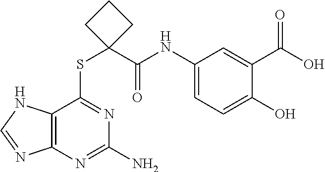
C1(NC(C2(SC3=NC(N)=NC4=C3NC=N4)CCC2)=O)=CC=C(O)C(C(O)=O)=C1
